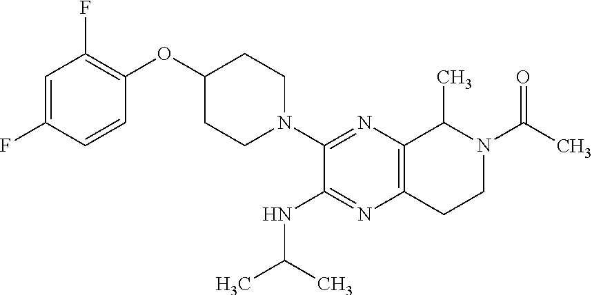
C1=C(F)C=CC(OC2CCN(C3=NC4=C(N=C3NC(C)C)CCN(C(C)=O)C4C)CC2)=C1F
